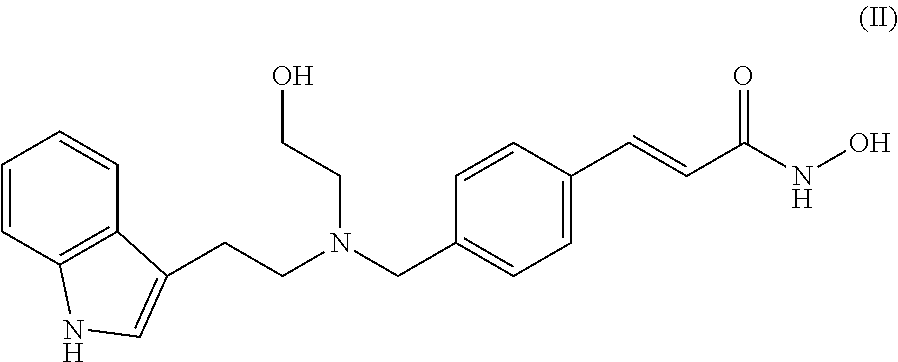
C1=CC(C=CC(NO)=O)=CC=C1CN(CCC1=CNC2=C1C=CC=C2)CCO
